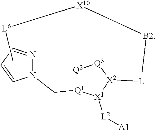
C(N1N=CC=C1)[Q1]1[Q2][Q3][X2]([L1][B2][X10][L6]C)[X1]1[L2][A1]
